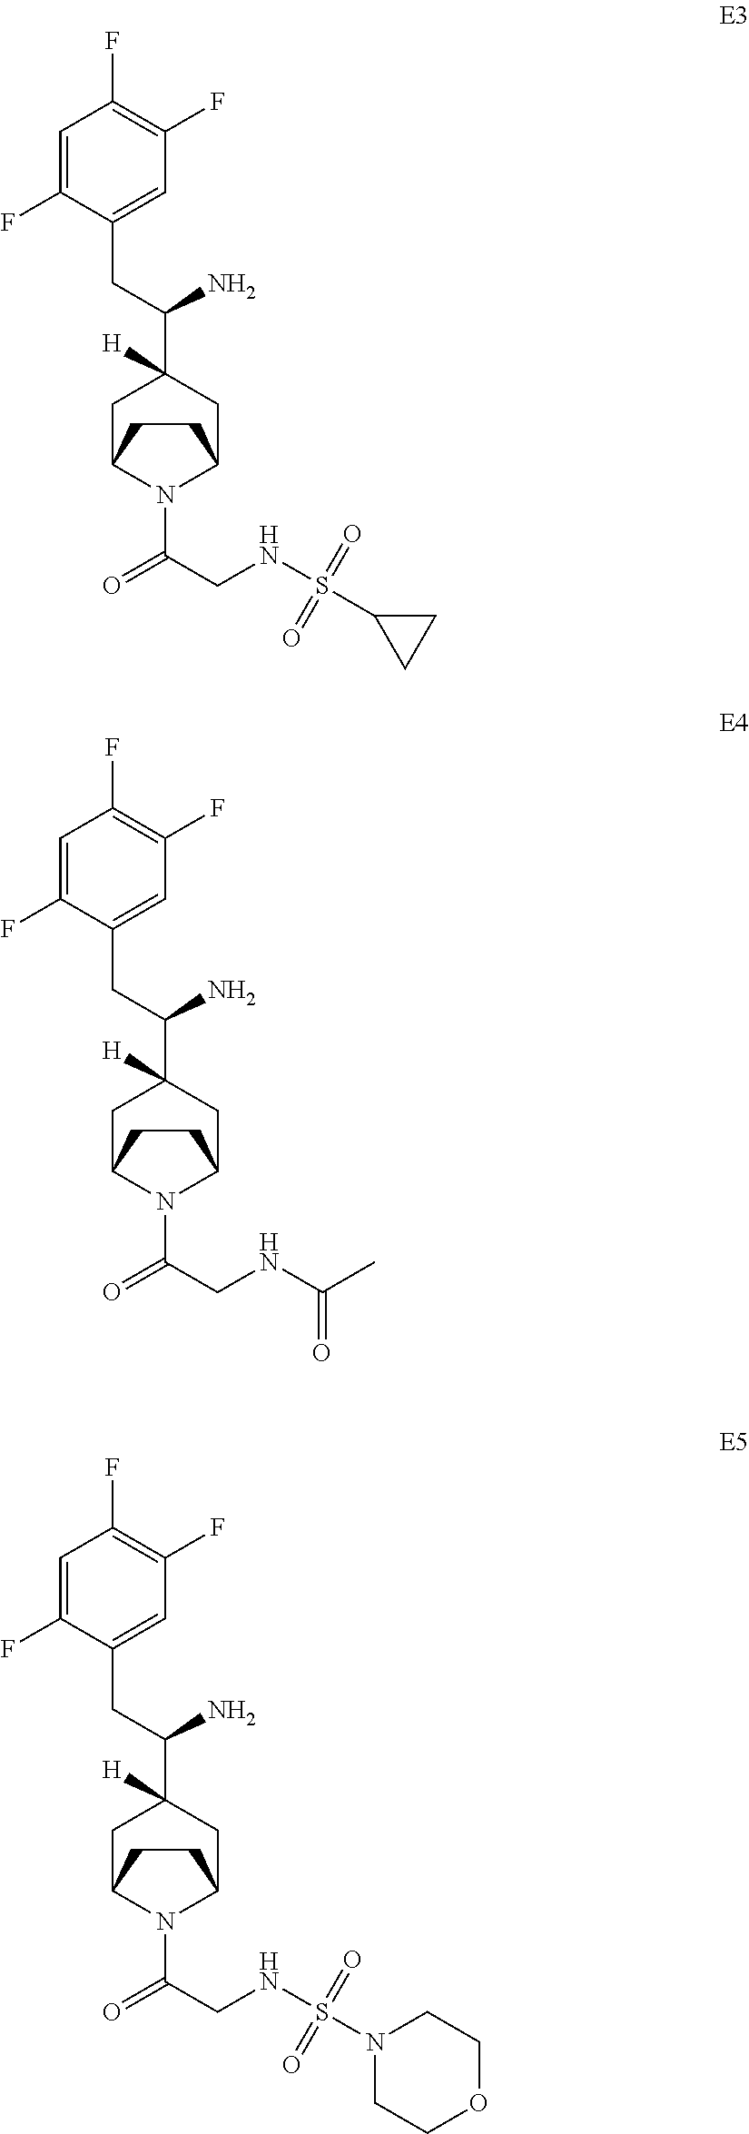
C1=C(F)C(CC(C2([H])CC3N(C(=O)CNS(C4CC4)(=O)=O)C(C2)CC3)N)=CC(F)=C1F.C1=C(F)C(CC(C2([H])CC3N(C(=O)CNC(C)=O)C(C2)CC3)N)=CC(F)=C1F.C1=C(F)C(CC(C2([H])CC3N(C(=O)CNS(N4CCOCC4)(=O)=O)C(C2)CC3)N)=CC(F)=C1F
